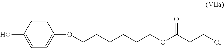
C1=CC(O)=CC=C1OCCCCCCOC(CCCl)=O
